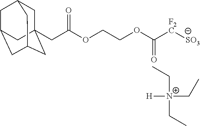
C1C2(CC(OCCOC([F2C][SO3])=O)=O)CC3CC(CC1C3)C2.C([N+]([H])(CC)CC)C
